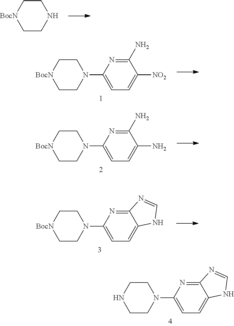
C1CN(C2=CC=C3C(=N2)N=CN3)CCN1.C1CNCC[BocN]1.C1CN(C2=CC=C([NO2])C(N)=N2)CC[BocN]1.C1CN(C2=CC=C(N)C(N)=N2)CC[BocN]1.C1CN(C2=CC=C3C(=N2)N=CN3)CC[BocN]1
